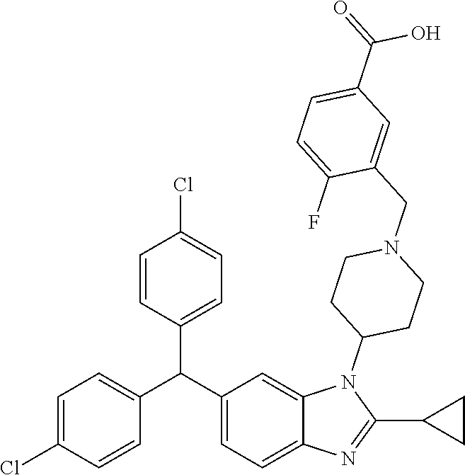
C1=C(Cl)C=CC(C(C2=CC=C3C(=C2)N(C2CCN(CC4=CC(C(=O)O)=CC=C4F)CC2)C(C2CC2)=N3)C2=CC=C(Cl)C=C2)=C1
